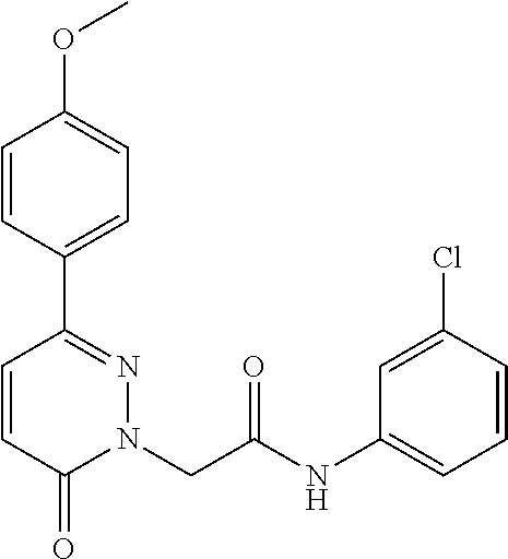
C1=CC(C2=NN(CC(NC3=CC=CC(Cl)=C3)=O)C(=O)C=C2)=CC=C1OC
